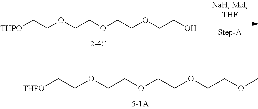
C(COCCOC)OCCOCC[THPO].C(COCCO)OCCOCC[THPO]
